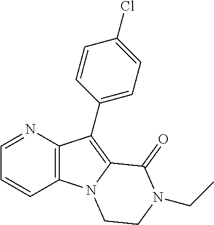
N1=CC=CC2=C1C(C1=CC=C(Cl)C=C1)=C1N2CCN(CC)C1=O
